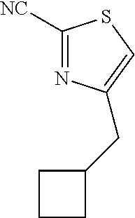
[NC]C1=NC(CC2CCC2)=CS1
